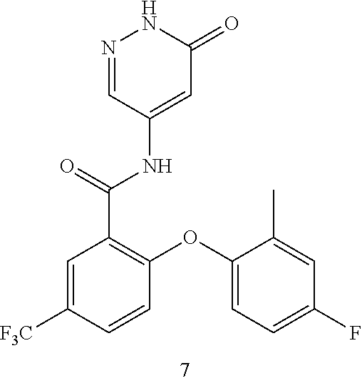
C1=NNC(=O)C=C1NC(C1=C(OC2=CC=C(F)C=C2C)C=CC([F3C])=C1)=O
